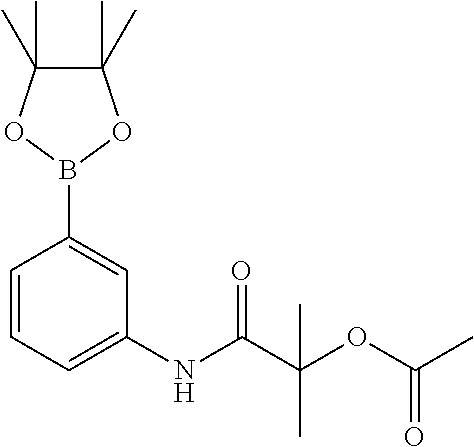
C1=CC=C(NC(C(OC(C)=O)(C)C)=O)C=C1B1OC(C)(C)C(C)(C)O1
